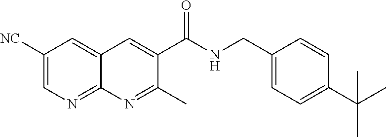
C1(CNC(C2=CC3=CC([NC])=CN=C3N=C2C)=O)=CC=C(C(C)(C)C)C=C1
